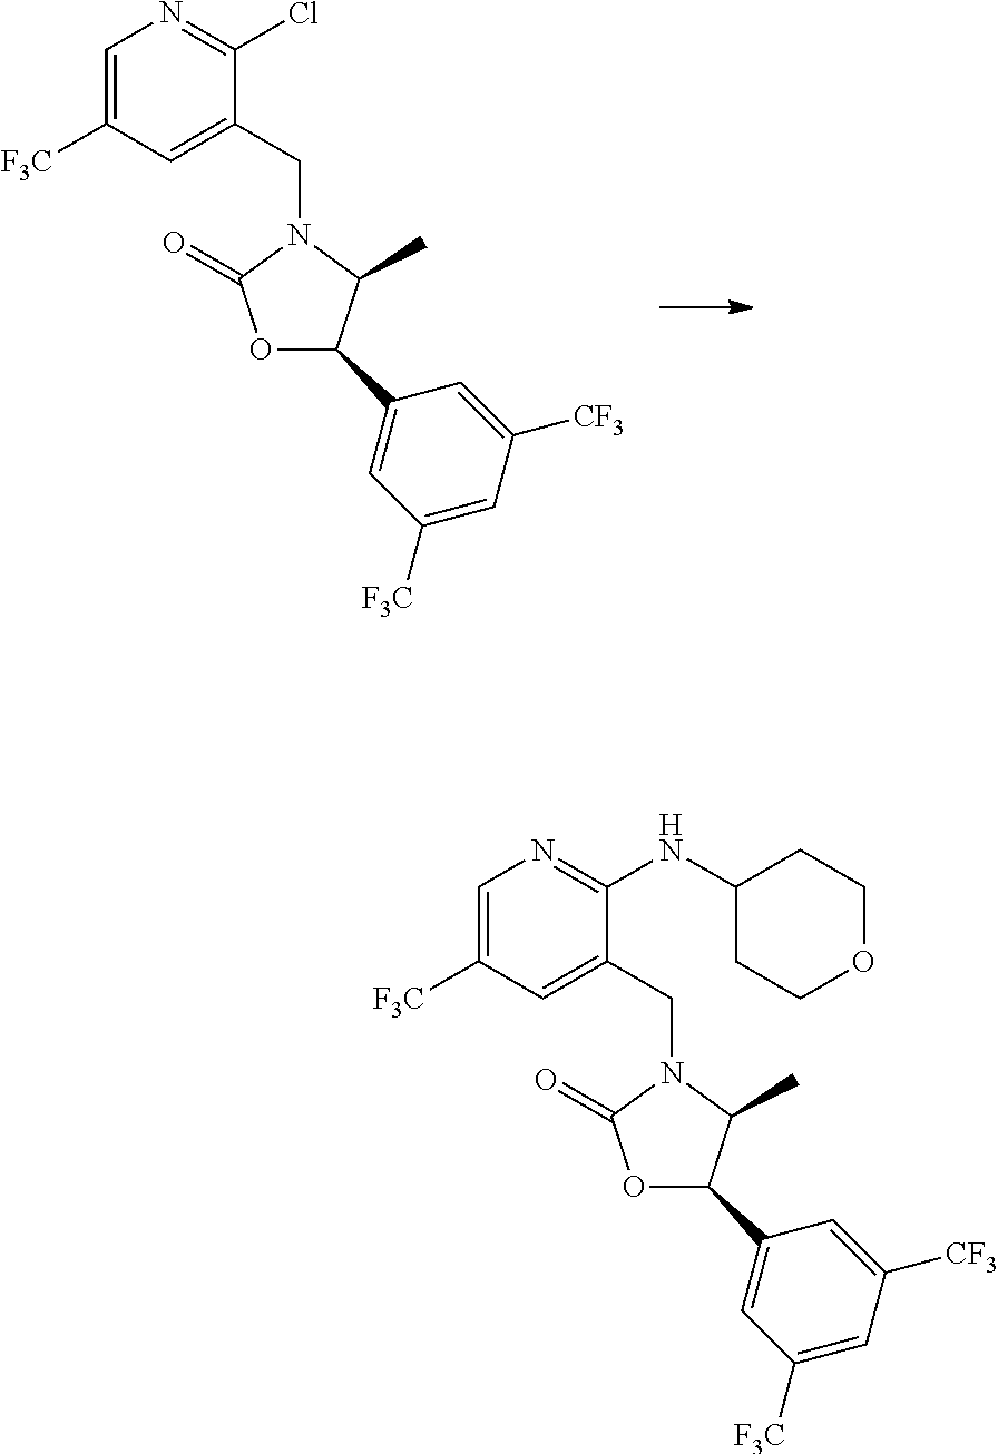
C1=C([F3C])C=C(CN2C(=O)OC(C3=CC([F3C])=CC([CF3])=C3)C2C)C(Cl)=N1.C1=C([F3C])C=C(CN2C(=O)OC(C3=CC([F3C])=CC([CF3])=C3)C2C)C(NC2CCOCC2)=N1
